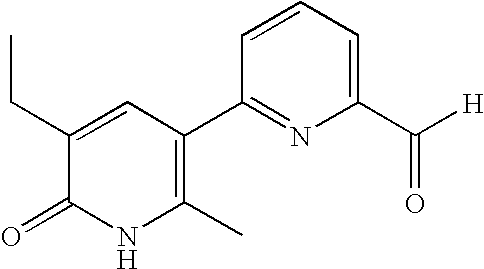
C1(CC)=CC(C2=NC(C(=O)[H])=CC=C2)=C(C)NC1=O
